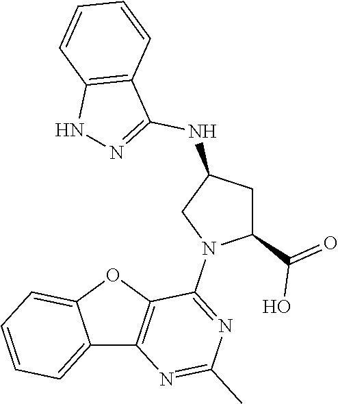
C12=CC=CC=C1OC1=C2N=C(C)N=C1N1C(C(=O)O)CC(NC2=NNC3=C2C=CC=C3)C1
